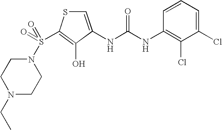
C1=C(NC(=O)NC2=C(Cl)C(Cl)=CC=C2)C(O)=C(S(=O)(N2CCN(CC)CC2)=O)S1
